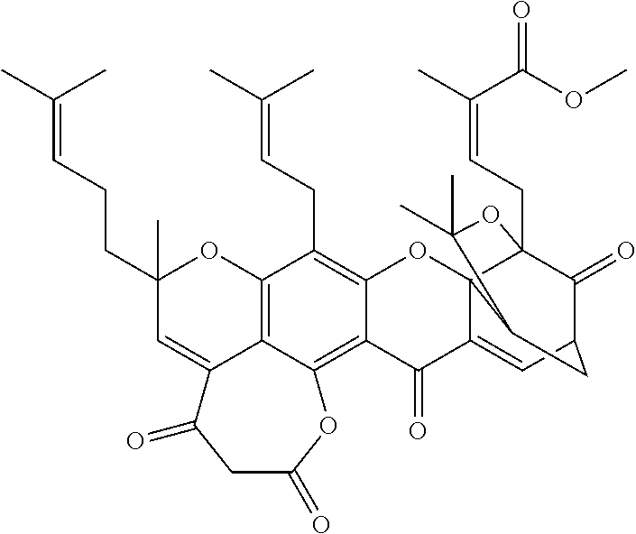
C12=C3C(=C4C(=C1CC=C(C)C)OC15C(=CC6C(=O)C1(CC=C(C(=O)OC)C)OC(C)(C)C5C6)C4=O)OC(=O)CC(=O)C3=CC(CCC=C(C)C)(C)O2
